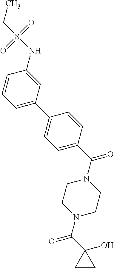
C1=C(C2=CC=C(C(=O)N3CCN(C(C4(O)CC4)=O)CC3)C=C2)C=C(NS(CC)(=O)=O)C=C1
